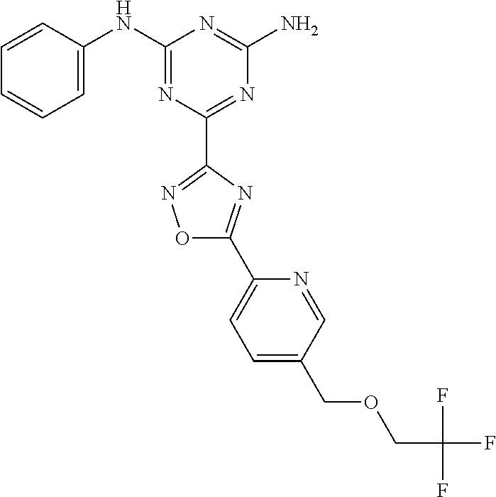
C1=CC(NC2=NC(C3=NOC(C4=CC=C(COCC(F)(F)F)C=N4)=N3)=NC(N)=N2)=CC=C1
